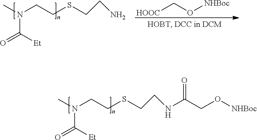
CN(CCSCCNC(CO[NHBoc])=O)C([Et])=O.CN(CCSCCN)C([Et])=O.[HOOC]CO[NHBoc]
